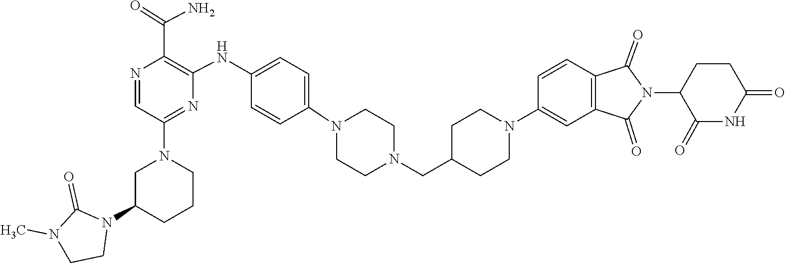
C1(=O)N(C)CCN1C1CN(C2=NC(NC3=CC=C(N4CCN(CC5CCN(C6=CC7=C(C=C6)C(=O)N(C6C(=O)NC(=O)CC6)C7=O)CC5)CC4)C=C3)=C(C(=O)N)N=C2)CCC1
